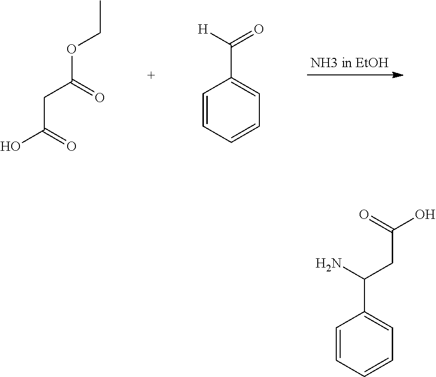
CCOC(CC(O)=O)=O.C1=CC=CC=C1C([H])=O.C1=CC=CC=C1C(N)CC(O)=O
